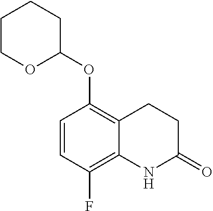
C1=CC(OC2OCCCC2)=C2C(=C1F)NC(=O)CC2
